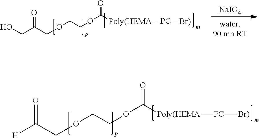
[NaIO4].O=C(COCCOC([Poly(HEMA][PC][Br)])=O)CO.O=C(COCCOC([Poly(HEMA][PC][Br)])=O)[H]
